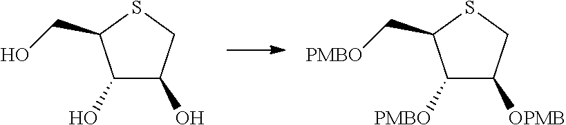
S1C(CO)C(O)C(O)C1.S1C(C[PMBO])C([PMBO])C([OPMB])C1
